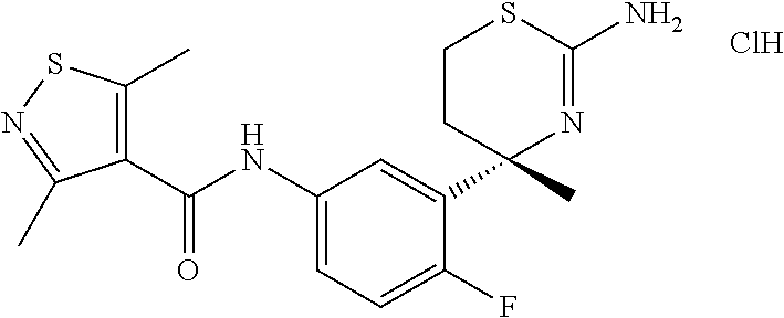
N(C1=CC=C(F)C(C2(C)N=C(N)SCC2)=C1)C(=O)C1=C(C)SN=C1C.Cl
